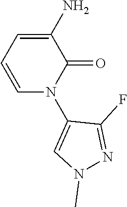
C1=C(N)C(=O)N(C2=CN(C)N=C2F)C=C1
